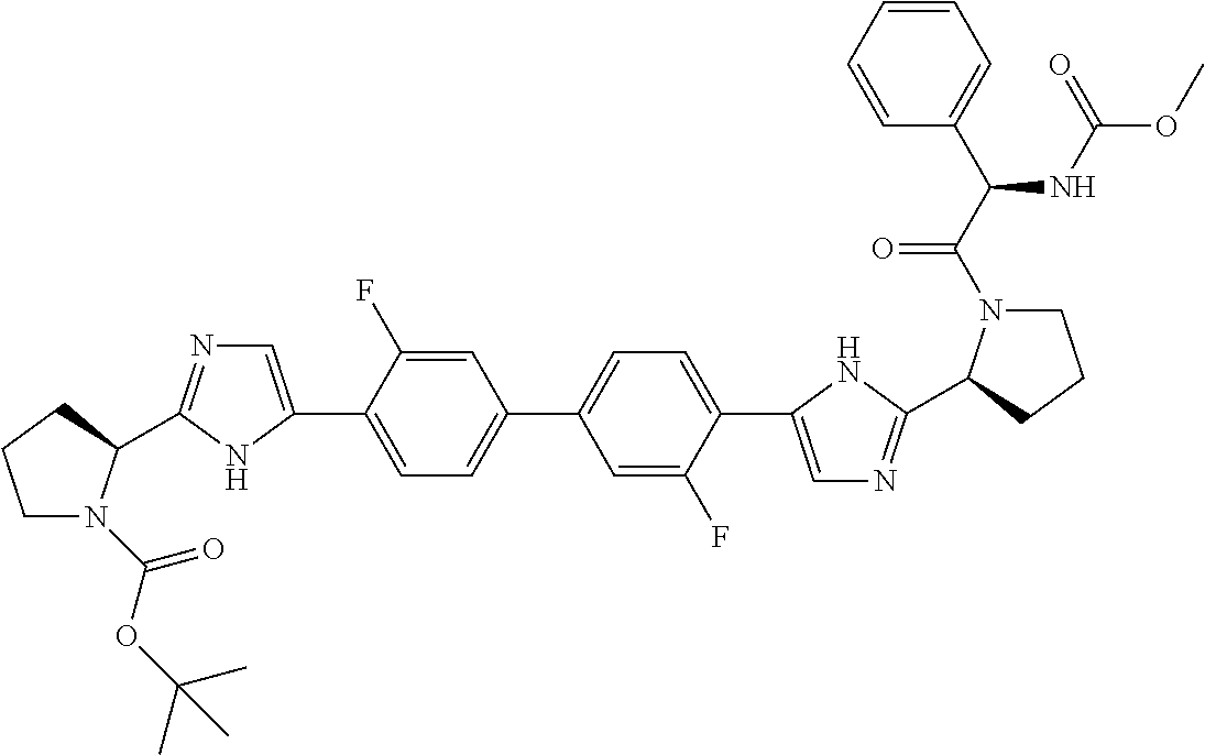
C1=C(F)C(C2=CN=C(C3N(C(OC(C)(C)C)=O)CCC3)N2)=CC=C1C1=CC=C(C2=CN=C(C3N(C(C(C4=CC=CC=C4)NC(OC)=O)=O)CCC3)N2)C(F)=C1
